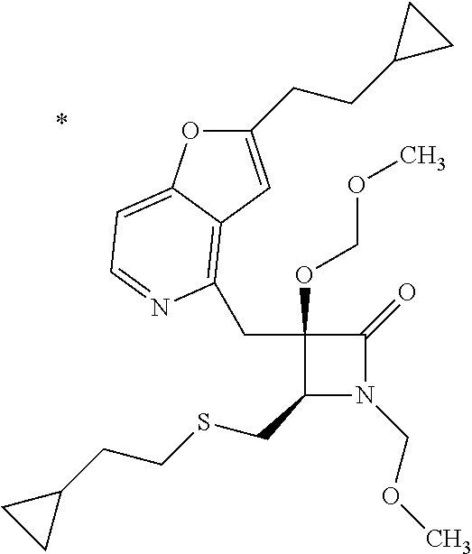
C1(OCOC)(CC2=C3C(=CC=N2)OC(CCC2CC2)=C3)C(CSCCC2CC2)N(COC)C1=O
